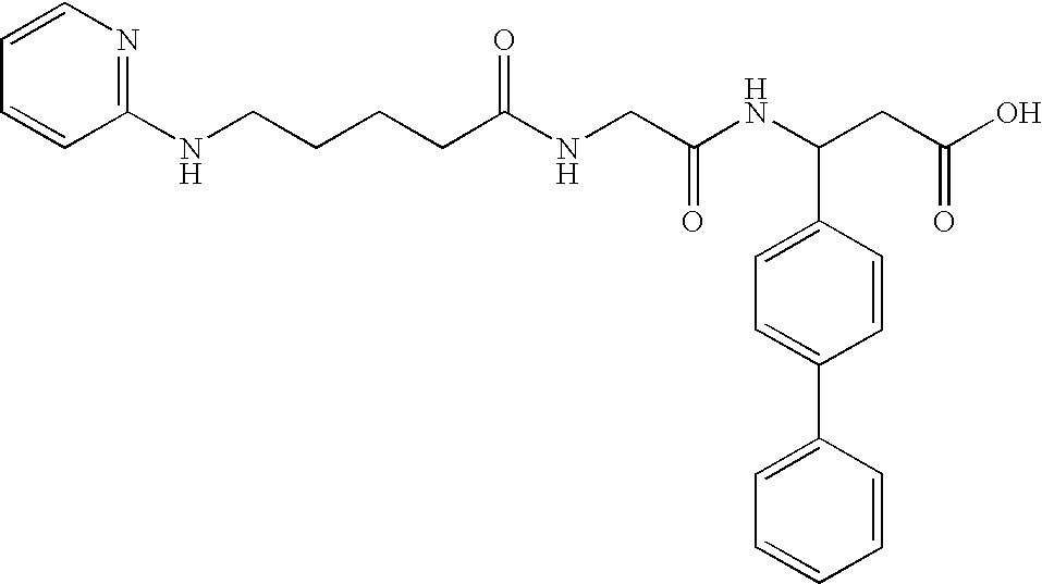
C1=CC(NCCCCC(NCC(NC(CC(O)=O)C2=CC=C(C3=CC=CC=C3)C=C2)=O)=O)=NC=C1
